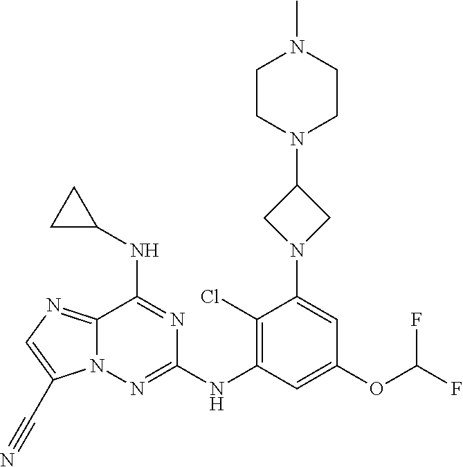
C12=NC=C(C#N)N1N=C(NC1=C(Cl)C(N3CC(N4CCN(C)CC4)C3)=CC(OC(F)F)=C1)N=C2NC1CC1
